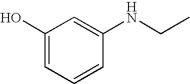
C1(O)=CC=CC(NCC)=C1
